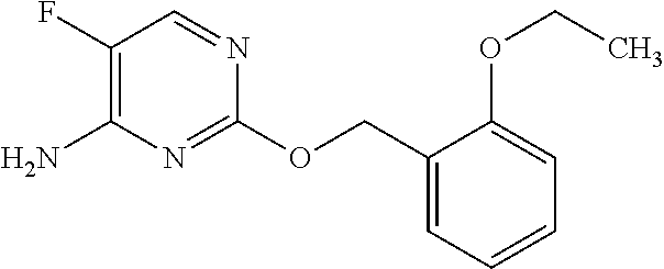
NC1=C(F)C=NC(OCC2=CC=CC=C2OCC)=N1
